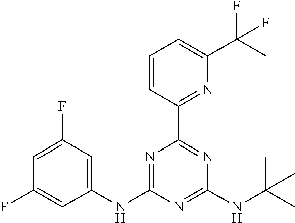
C1=CC(C2=NC(NC(C)(C)C)=NC(NC3=CC(F)=CC(F)=C3)=N2)=NC(C(C)(F)F)=C1
